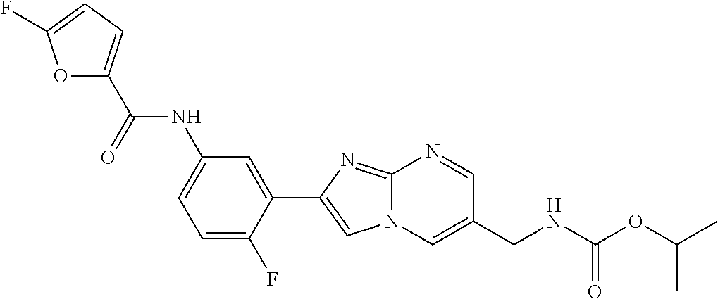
C1=NC2=NC(C3=CC(NC(C4=CC=C(F)O4)=O)=CC=C3F)=CN2C=C1CNC(OC(C)C)=O
